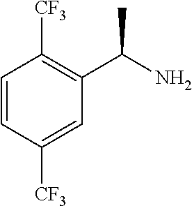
C1=CC([CF3])=CC(C(N)C)=C1[CF3]
